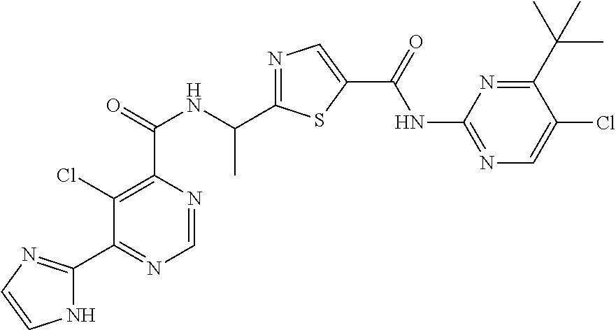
C1=NC(C(=O)NC(C2=NC=C(C(=O)NC3=NC=C(Cl)C(C(C)(C)C)=N3)S2)C)=C(Cl)C(C2=NC=CN2)=N1
